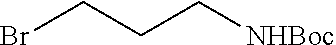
BrCCC[NHBoc]
